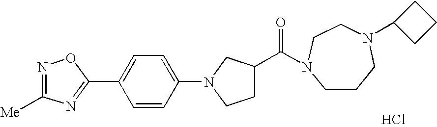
C1(C2=NC([Me])=NO2)=CC=C(N2CC(C(=O)N3CCCN(C4CCC4)CC3)CC2)C=C1.Cl
